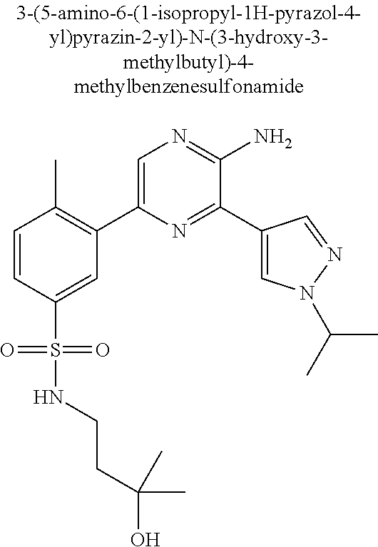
C1=CC(S(=O)(=O)NCCC(C)(O)C)=CC(C2=CN=C(N)C(C3=CN(C(C)C)N=C3)=N2)=C1C
